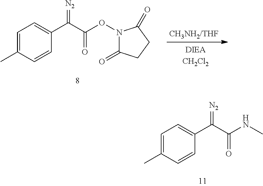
C1=C(C)C=CC(C(C(NC)=O)=[N2])=C1.C1=C(C)C=CC(C(C(ON2C(=O)CCC2=O)=O)=[N2])=C1
